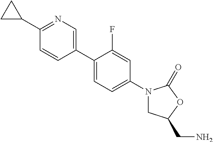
C1(C2CC2)=NC=C(C2=CC=C(N3CC(CN)OC3=O)C=C2F)C=C1
